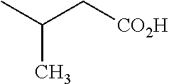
CC(C[CO2H])C
